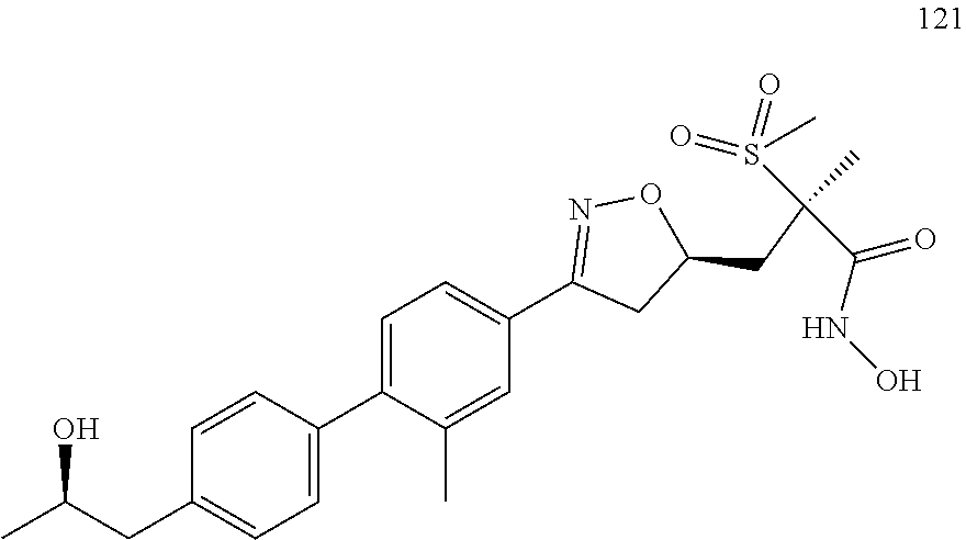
CC(CC1=CC=C(C2=CC=C(C3=NOC(CC(C(=O)NO)(S(=O)(C)=O)C)C3)C=C2C)C=C1)O
